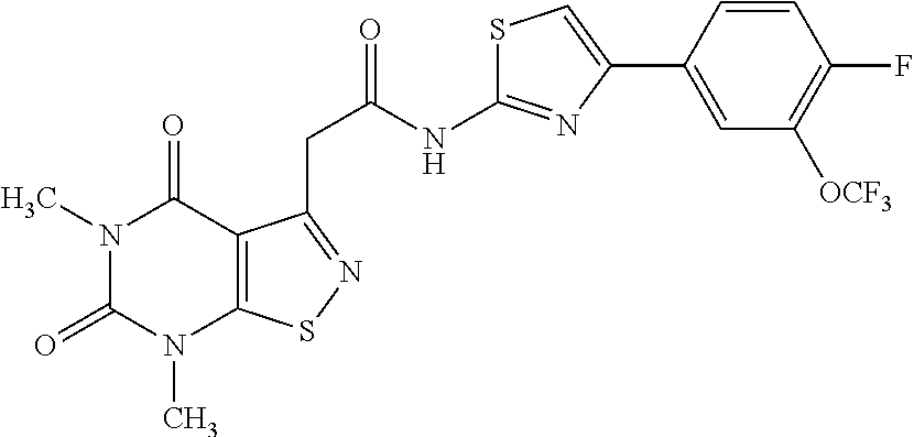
N1(C)C(=O)N(C)C2=C(C1=O)C(CC(NC1=NC(C3=CC([OCF3])=C(F)C=C3)=CS1)=O)=NS2
